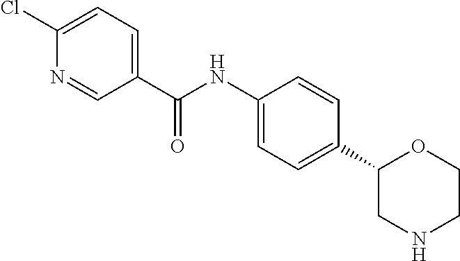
C1(Cl)=CC=C(C(NC2=CC=C(C3CNCCO3)C=C2)=O)C=N1
